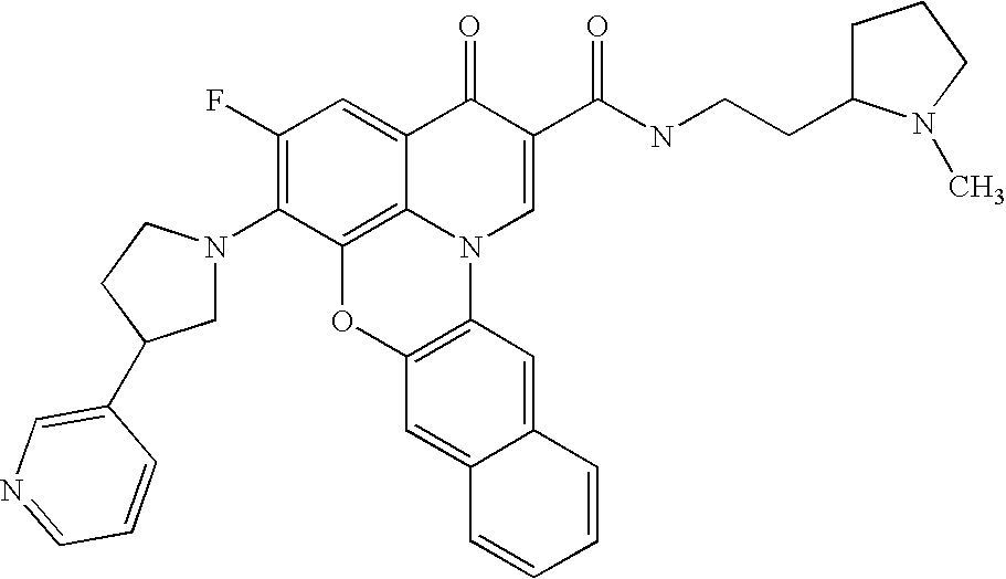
C1(F)=C(N2CC(C3=CN=CC=C3)CC2)C2=C3C(=C1)C(=O)C(C(NCCC1CCCN1C)=O)=CN3C1=C(O2)C=C2C(=C1)C=CC=C2
